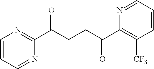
C1(C(CCC(C2=C([CF3])C=CC=N2)=O)=O)=NC=CC=N1
